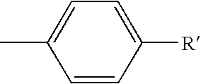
C1=CC([R])=CC=C1C
